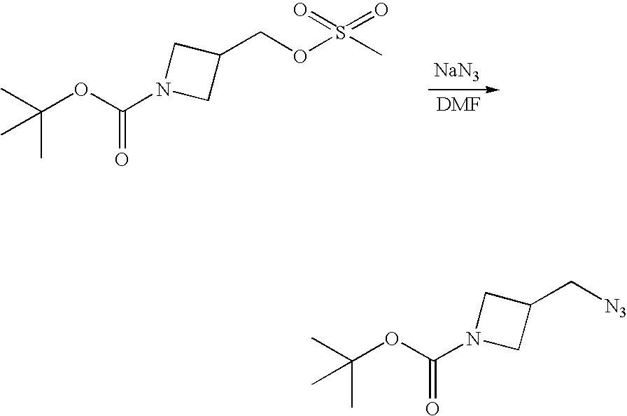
C(OC(N1CC(COS(=O)(=O)C)C1)=O)(C)(C)C.[NaN3].C(OC(N1CC(C[N3])C1)=O)(C)(C)C
